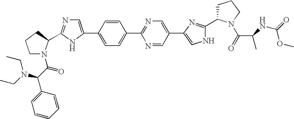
C1(C2=CN=C(C3N(C(C(N(CC)CC)C4=CC=CC=C4)=O)CCC3)N2)=CC=C(C2=NC=C(C3=CNC(C4CCCN4C(=O)C(C)NC(OC)=O)=N3)C=N2)C=C1
